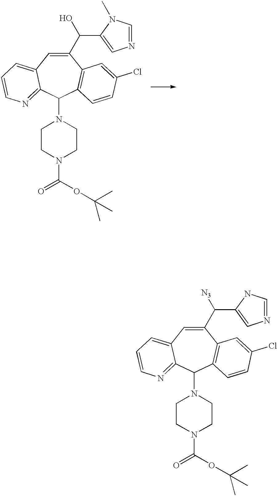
C1(C(C2=CN=CN2)[N3])=CC2=CC=CN=C2C(N2CCN(C(OC(C)(C)C)=O)CC2)C2=C1C=C(Cl)C=C2.C1(C(C2=CN=CN2C)O)=CC2=CC=CN=C2C(N2CCN(C(OC(C)(C)C)=O)CC2)C2=C1C=C(Cl)C=C2
